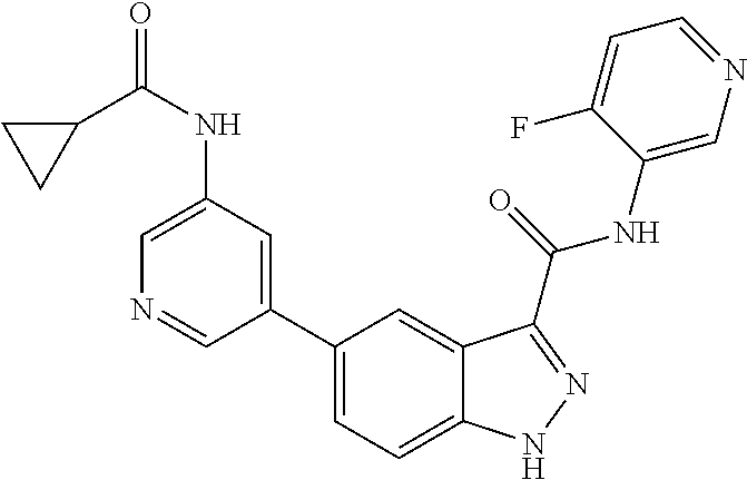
C1(NC(C2CC2)=O)=CN=CC(C2=CC=C3C(=C2)C(C(NC2=CN=CC=C2F)=O)=NN3)=C1
